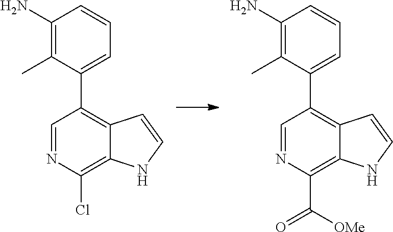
C1=NC(Cl)=C2C(=C1C1=CC=CC(N)=C1C)C=CN2.C1=NC(C([OMe])=O)=C2C(=C1C1=CC=CC(N)=C1C)C=CN2
